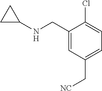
C1(CNC2CC2)=CC(C[NC])=CC=C1Cl
